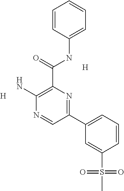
C1=CC(NC(C2=C(N)N=CC(C3=CC=CC(S(C)(=O)=O)=C3)=N2)=O)=CC=C1.[H].[H]
